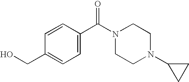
C1=C(CO)C=CC(C(N2CCN(C3CC3)CC2)=O)=C1
